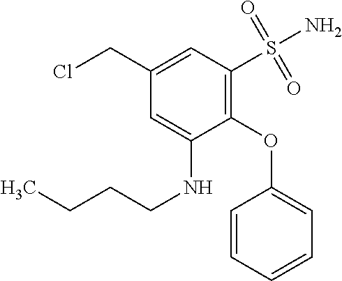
C1=CC=CC=C1OC1=C(S(N)(=O)=O)C=C(CCl)C=C1NCCCC
